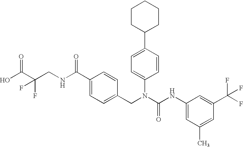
OC(C(CNC(C1=CC=C(CN(C(NC2=CC(C)=CC(C(F)(F)F)=C2)=O)C2=CC=C(C3CCCCC3)C=C2)C=C1)=O)(F)F)=O
